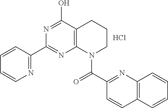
C1=CC(C2=NC3=C(C(O)=N2)CCCN3C(=O)C2=NC3=C(C=C2)C=CC=C3)=NC=C1.Cl
